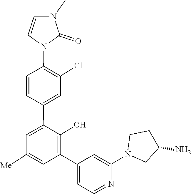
C1(N)CN(C2=CC(C3=C(O)C(C4=CC(Cl)=C(N5C=CN(C)C5=O)C=C4)=CC([Me])=C3)=CC=N2)CC1
